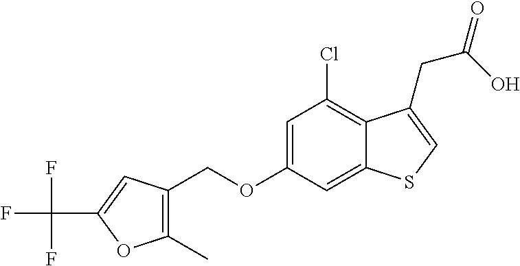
C(OC1=CC(Cl)=C2C(=C1)SC=C2CC(=O)O)C1=C(C)OC(C(F)(F)F)=C1
